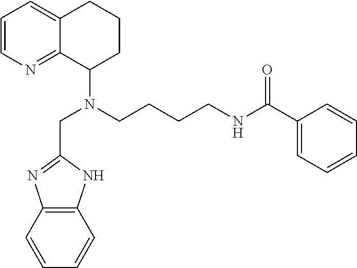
C1=CN=C2C(=C1)CCCC2N(CCCCNC(C1=CC=CC=C1)=O)CC1=NC2=C(N1)C=CC=C2
